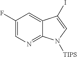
C1(F)=CN=C2C(=C1)C(I)=CN2[TIPS]
